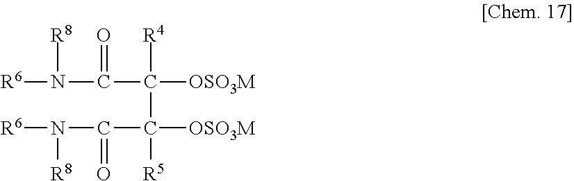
N([R6])(C(=O)C([OSO3M])([R4])C([OSO3M])([R5])C(=O)N([R6])[R8])[R8]
